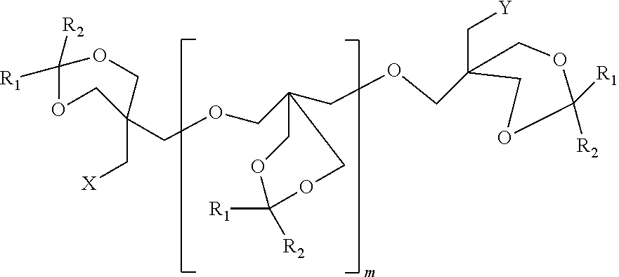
C1C(C[Y])(COCC2(COCC3(C[X])COC([R1])([R2])OC3)COC([R1])([R2])OC2)COC([R2])([R1])O1
